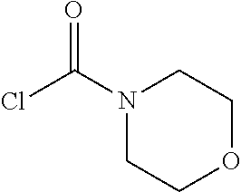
ClC(N1CCOCC1)=O
